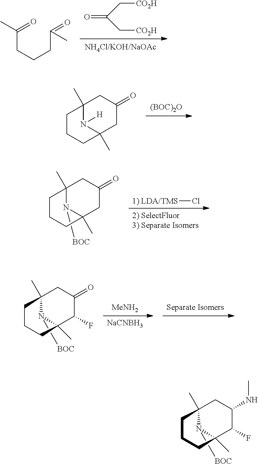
[(BOC)2O].C12(C)N([H])C(C)(CC(=O)C1)CCC2.[1) LDA/TMS]Cl.C12(C)N([BOC])C(C)(CC(=O)C1)CCC2.[CO2H]CC(=O)C[CO2H].C(CCCC(=O)C)(=O)C.C12(C)N([BOC])C(C)(C(F)C(=O)C1)CCC2.[MeNH2].[NaCNBH3].[Separate Isomers].C12(C)N([BOC])C(C)(C(F)C(NC)C1)CCC2
